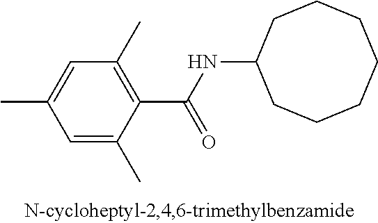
C1=C(C)C(C(NC2CCCCCCC2)=O)=C(C)C=C1C
